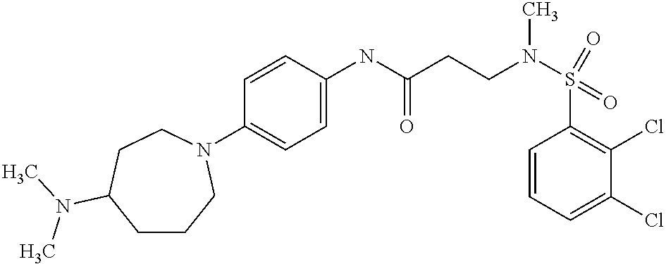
C1(N2CCCC(N(C)C)CC2)=CC=C(NC(CCN(S(C2=C(Cl)C(Cl)=CC=C2)(=O)=O)C)=O)C=C1
